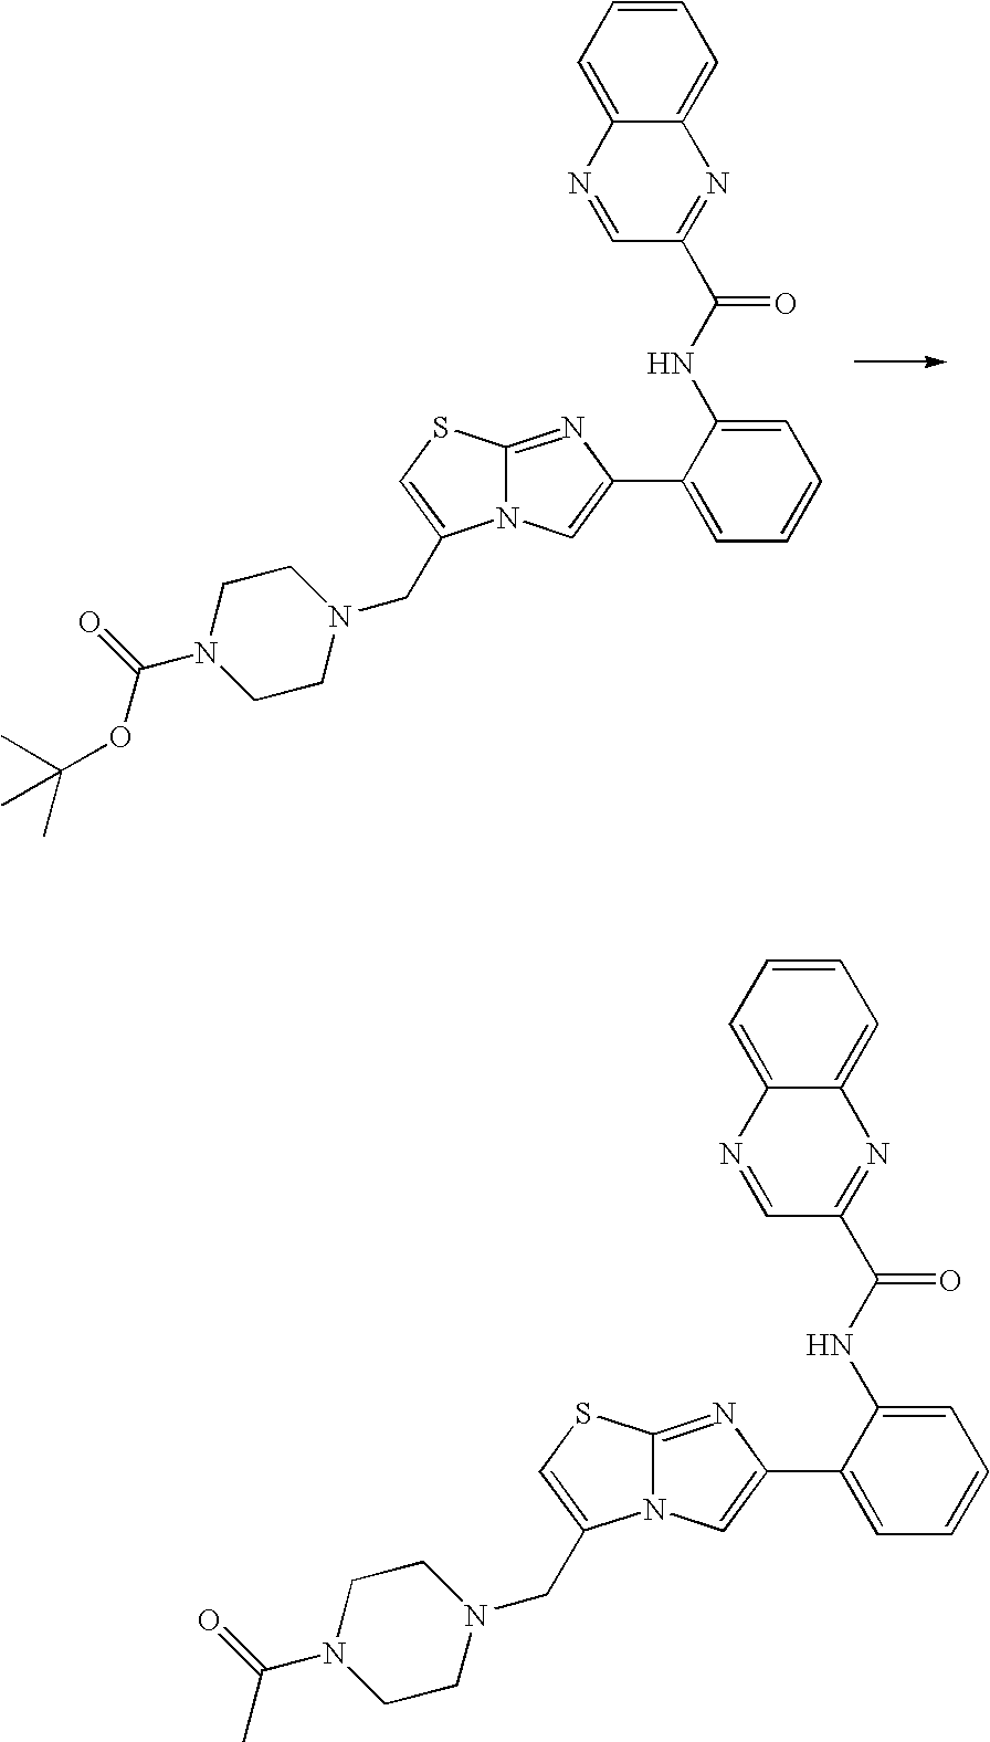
C12=NC(C3=CC=CC=C3NC(C3=NC4=CC=CC=C4N=C3)=O)=CN1C(CN1CCN(C(=O)OC(C)(C)C)CC1)=CS2.C12=NC(C3=CC=CC=C3NC(C3=NC4=CC=CC=C4N=C3)=O)=CN1C(CN1CCN(C(=O)C)CC1)=CS2
